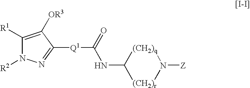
C1([R1])=C([OR3])C([Q1]C(=O)NC2[(CH2)r]N([Z])[(CH2)q]2)=NN1[R2]
